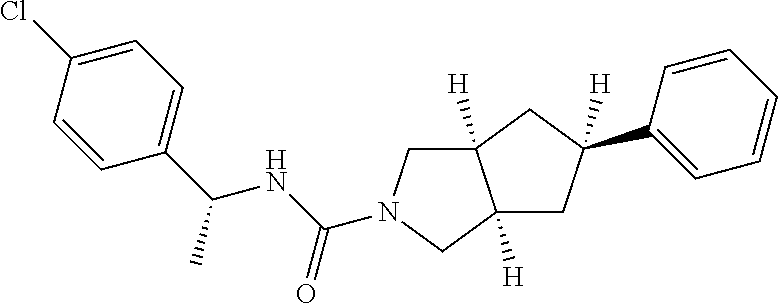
C12([H])CN(C(NC(C)C3=CC=C(Cl)C=C3)=O)CC1([H])CC(C1=CC=CC=C1)([H])C2
